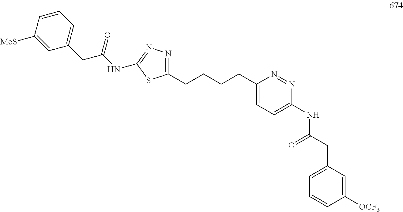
C1(CCCCC2=CC=C(NC(CC3=CC=CC([OCF3])=C3)=O)N=N2)=NN=C(NC(CC2=CC=CC([MeS])=C2)=O)S1
